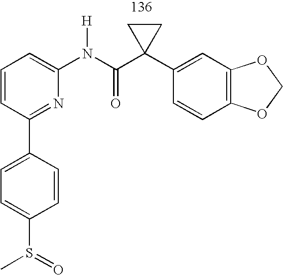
C1=CC=C(N(C(C2(C3=CC4=C(C=C3)OCO4)CC2)=O)[H])N=C1C1=CC=C(S(=O)C)C=C1
